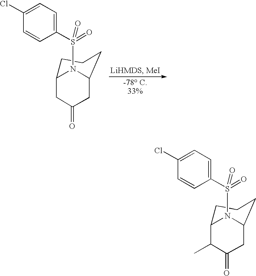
C1C2CCCC(C(C)C1=O)N2S(=O)(=O)C1=CC=C(Cl)C=C1.C1C2CCCC(CC1=O)N2S(=O)(=O)C1=CC=C(Cl)C=C1
